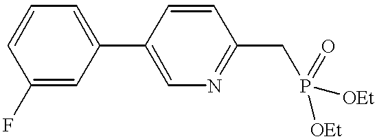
C1(F)=CC(C2=CN=C(CP(=O)([OEt])[OEt])C=C2)=CC=C1
